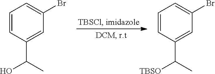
C1=CC(C(C)O)=CC(Br)=C1.C1=CC(C(C)[TBSO])=CC(Br)=C1
